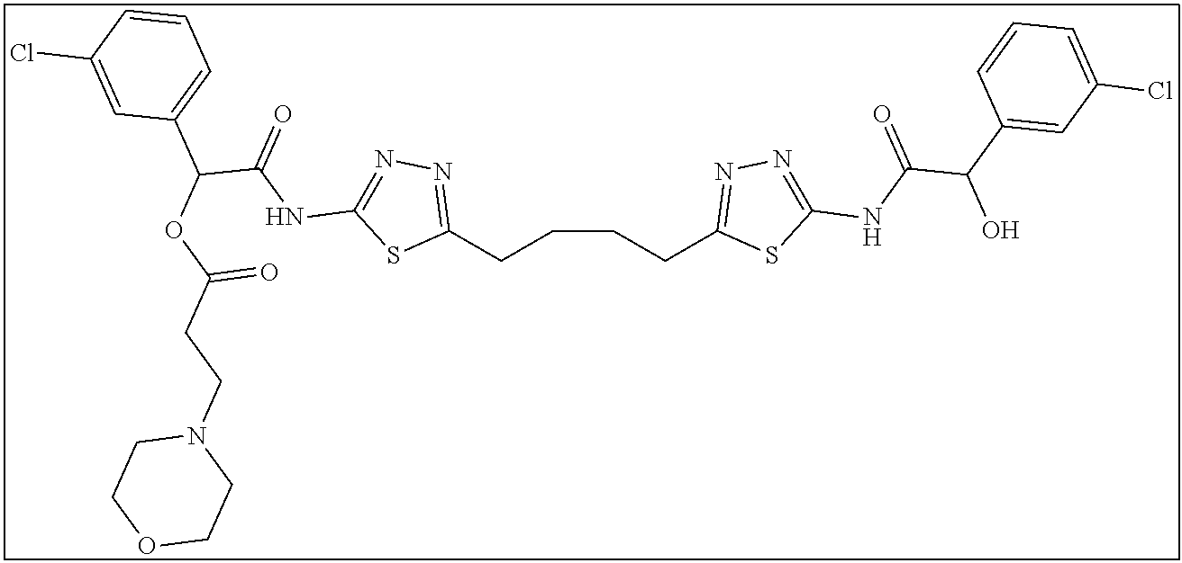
C(CCCC1=NN=C(NC(C(C2=CC(Cl)=CC=C2)O)=O)S1)C1=NN=C(NC(=O)C(OC(CCN2CCOCC2)=O)C2=CC=CC(Cl)=C2)S1
